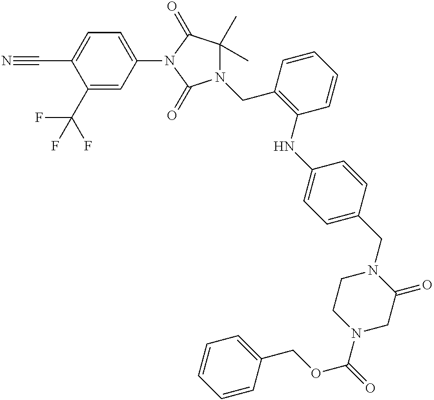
C1(N2C(=O)N(CC3=C(NC4=CC=C(CN5CCN(C(=O)OCC6=CC=CC=C6)CC5=O)C=C4)C=CC=C3)C(C)(C)C2=O)=CC=C(C#N)C(C(F)(F)F)=C1
